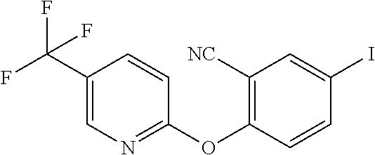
FC(C1=CN=C(OC2=C([NC])C=C(I)C=C2)C=C1)(F)F
